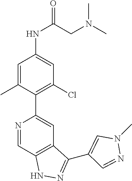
N1=CC2=C(C=C1C1=C(Cl)C=C(NC(=O)CN(C)C)C=C1C)C(C1=CN(C)N=C1)=NN2
